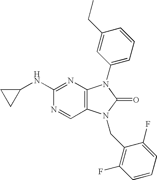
C1(NC2=NC3=C(C=N2)N(CC2=C(F)C=CC=C2F)C(=O)N3C2=CC=CC(CC)=C2)CC1
